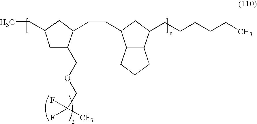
CCC1CC(COCC([CF3])(F)F)C(CCC2C3C(C(CCCCCC)C2)CCC3)C1
